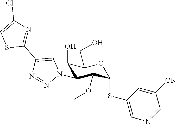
C1(O)C(N2C=C(C3=NC(Cl)=CS3)N=N2)C(OC)C(SC2=CN=CC([CN])=C2)OC1CO
